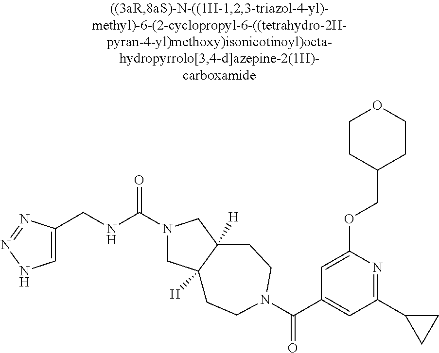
C1=C(CNC(N2CC3([H])C([H])(C2)CCN(C(C2=CC(C4CC4)=NC(OCC4CCOCC4)=C2)=O)CC3)=O)N=NN1
